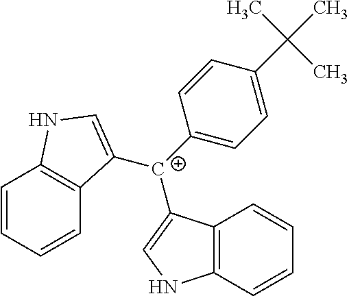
C1=CC=CC2=C1NC=C2[C+](C1=CC=C(C(C)(C)C)C=C1)C1=CNC2=C1C=CC=C2
